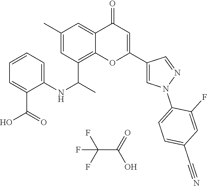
FC(F)(F)C(=O)O.C12=C(C(C)NC3=CC=CC=C3C(O)=O)C=C(C)C=C1C(=O)C=C(C1=CN(C3=CC=C(C#N)C=C3F)N=C1)O2
